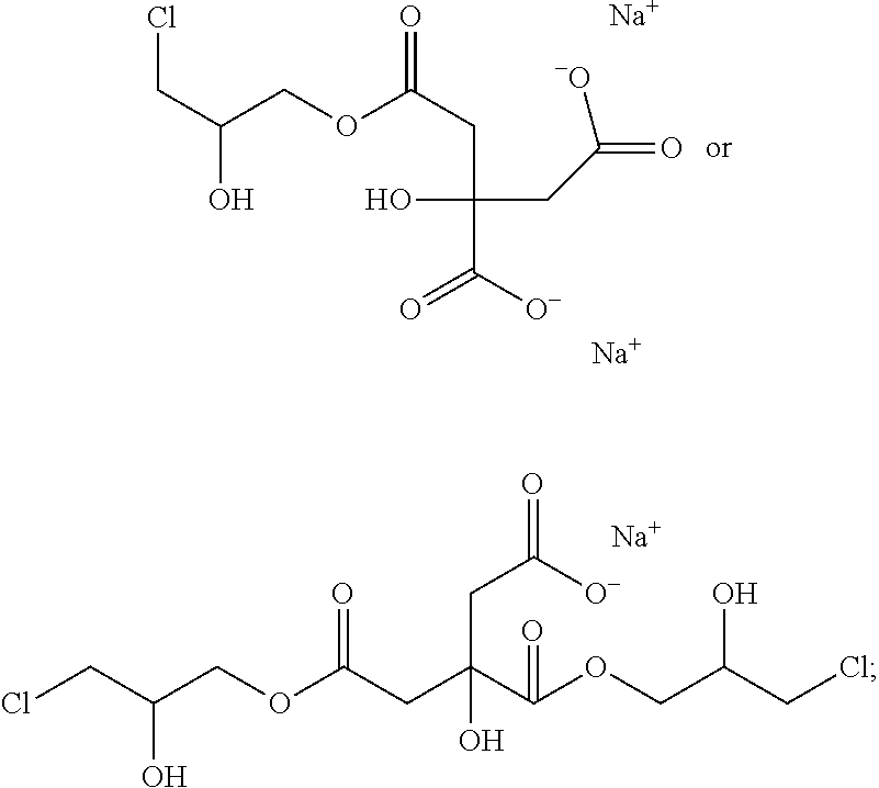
ClCC(O)COC(CC(O)(CC(=O)[-O])C([O-])=O)=O.[Na].[Na].ClCC(COC(CC(C(OCC(CCl)O)=O)(O)CC(=O)[O-])=O)O.[Na]
